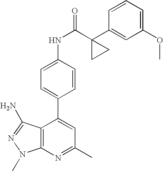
C1=C(NC(=O)C2(C3=CC(OC)=CC=C3)CC2)C=CC(C2=CC(C)=NC3=C2C(N)=NN3C)=C1
